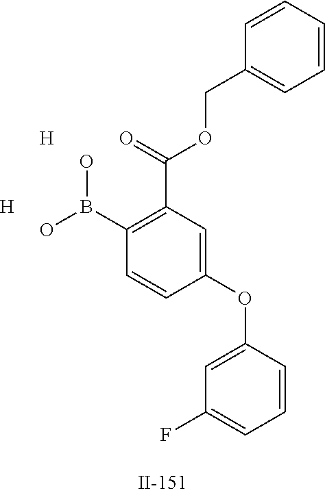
[H].[H].OB(C1=C(C(OCC2=CC=CC=C2)=O)C=C(OC2=CC(F)=CC=C2)C=C1)O
